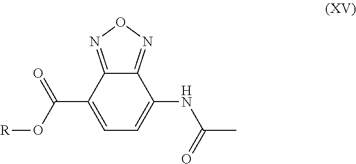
C1(C(=O)O[R])=CC=C(NC(=O)C)C2=NON=C12
